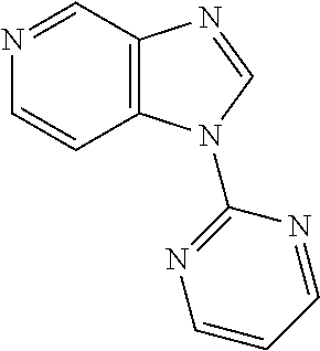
C1=NC=CC2=C1N=CN2C1=NC=CC=N1
